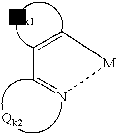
C1=C[M]N=C1
